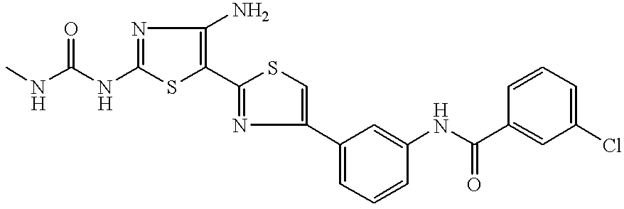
C1(NC(=O)NC)=NC(N)=C(C2=NC(C3=CC=CC(NC(=O)C4=CC(Cl)=CC=C4)=C3)=CS2)S1
